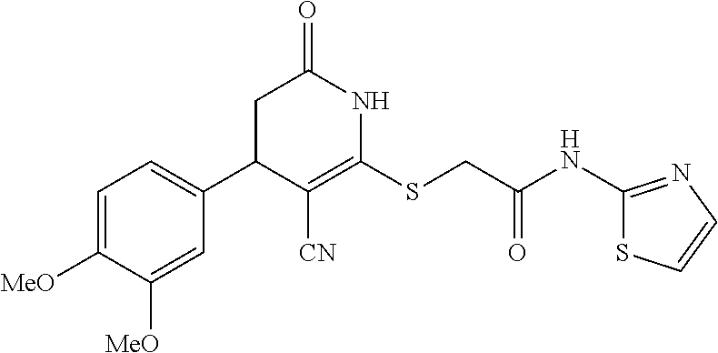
C1=C(C2C([CN])=C(SCC(=O)NC3=NC=CS3)NC(=O)C2)C=C([MeO])C([MeO])=C1
